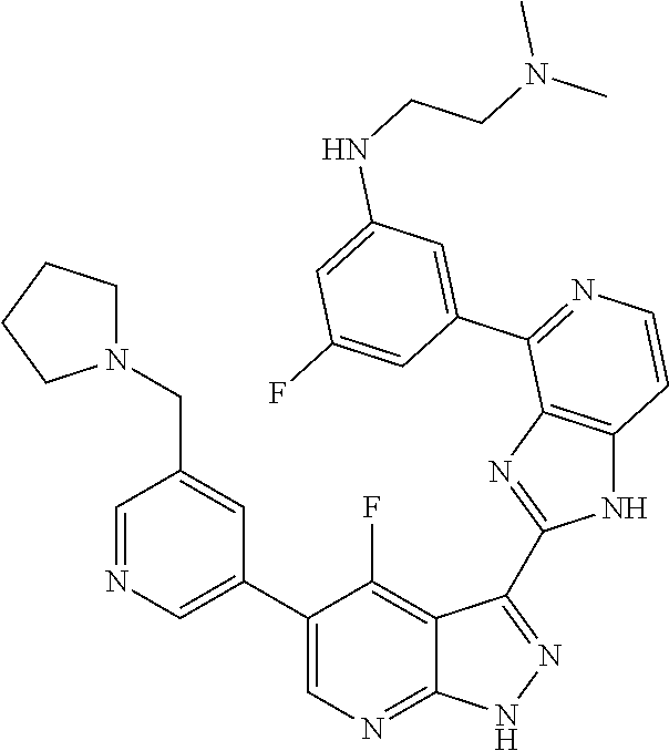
C1=NC=C(C2=CN=C3C(=C2F)C(C2=NC4=C(N2)C=CN=C4C2=CC(NCCN(C)C)=CC(F)=C2)=N[N H]3)C=C1CN1CCCC1
